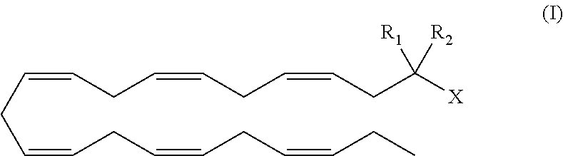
C(C=CCC=CCC=CCC)C=CCC=CCC=CCC([X])([R1])[R2]
